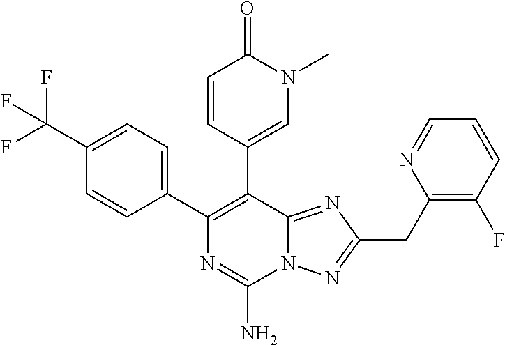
C1(C(F)(F)F)=CC=C(C2=C(C3=CN(C)C(=O)C=C3)C3=NC(CC4=C(F)C=CC=N4)=NN3C(N)=N2)C=C1
